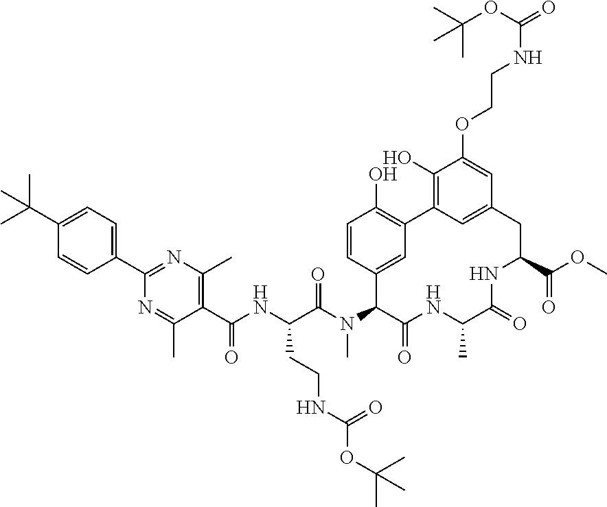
C(C(N(C1C(=O)NC(C)C(=O)NC(C(OC)=O)CC2=CC(=C(O)C(OCCNC(=O)OC(C)(C)C)=C2)C2=C(O)C=CC1=C2)C)=O)(CCNC(OC(C)(C)C)=O)NC(=O)C1=C(C)N=C(C2=CC=C(C(C)(C)C)C=C2)N=C1C
